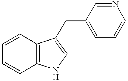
C1=CC2=C(C=C1)NC=C2CC1=CC=CN=C1
